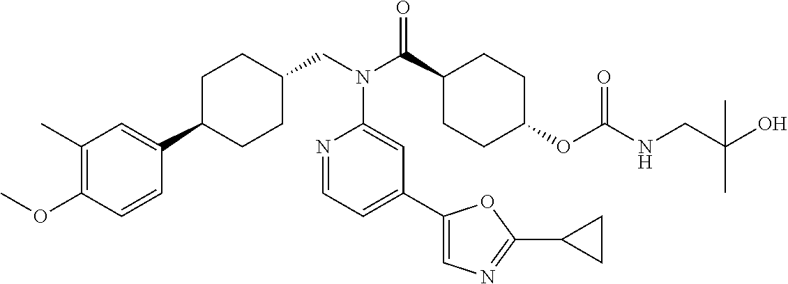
C1(C)=C(OC)C=CC(C2CCC(CN(C3=CC(C4=CN=C(C5CC5)O4)=CC=N3)C(=O)C3CCC(OC(=O)NCC(O)(C)C)CC3)CC2)=C1
